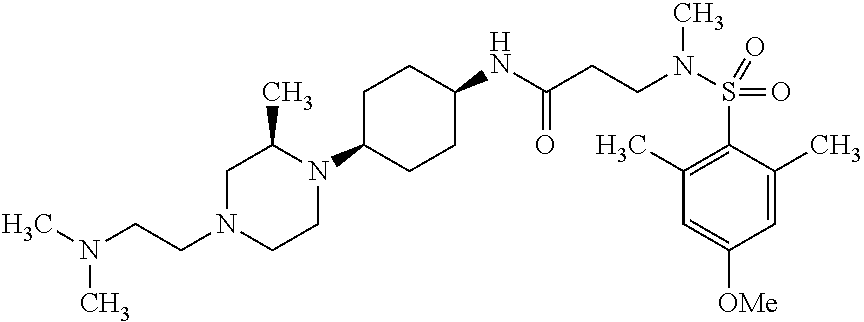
C1(NC(CCN(S(=O)(C2=C(C)C=C([OMe])C=C2C)=O)C)=O)CCC(N2C(C)CN(CCN(C)C)CC2)CC1
